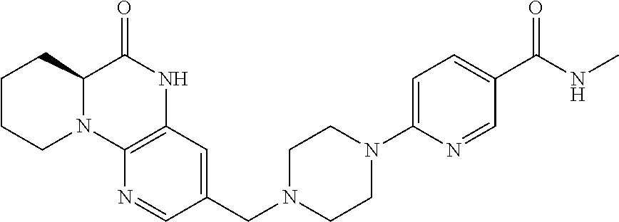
C1(CN2CCN(C3=CC=C(C(NC)=O)C=N3)CC2)=CC2=C(N=C1)N1C(C(=O)N2)CCCC1
